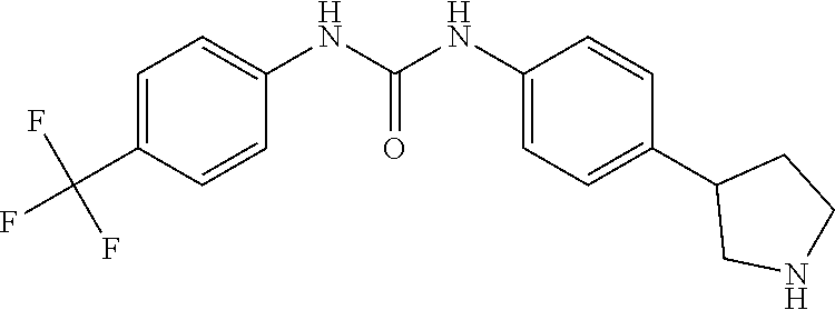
C1=C(C(F)(F)F)C=CC(NC(NC2=CC=C(C3CNCC3)C=C2)=O)=C1
